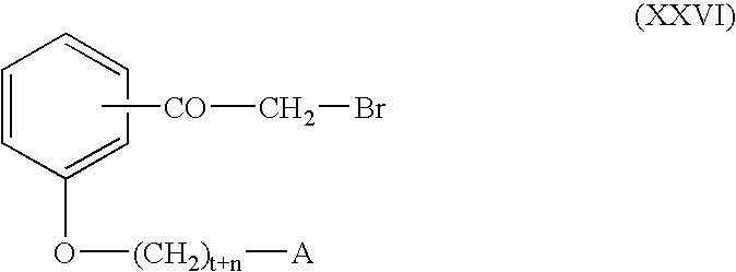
C1=CC(O[(CH2)t+n][A])=CC=C1.C[CO]CBr
